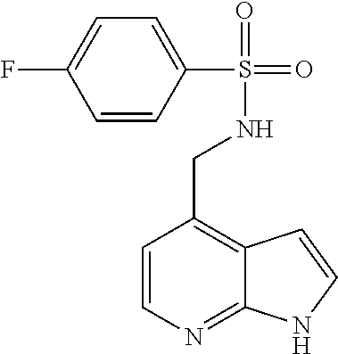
C1=CN=C2C(=C1CNS(=O)(C1=CC=C(F)C=C1)=O)C=CN2
